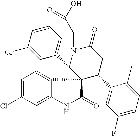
C1=C(Cl)C=C2C(=C1)C1(C(=O)N2)C(C2=CC=CC(Cl)=C2)N(CC(O)=O)C(=O)CC1C1=CC(F)=CC=C1C
